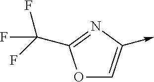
O1C=C(->C)N=C1C(F)(F)F
